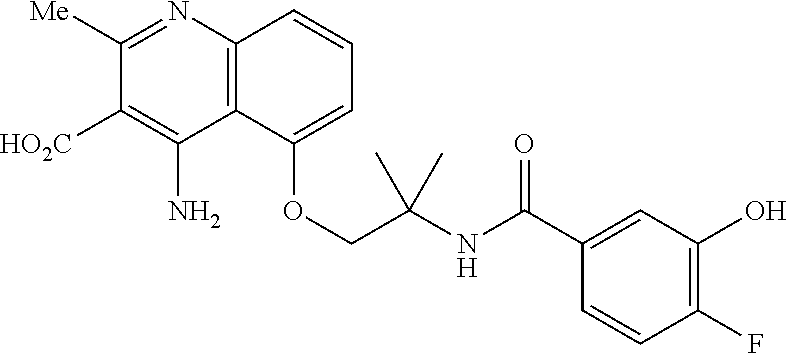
C12=C(N=C([Me])C([HO2C])=C1N)C=CC=C2OCC(NC(C1=CC(O)=C(F)C=C1)=O)(C)C
